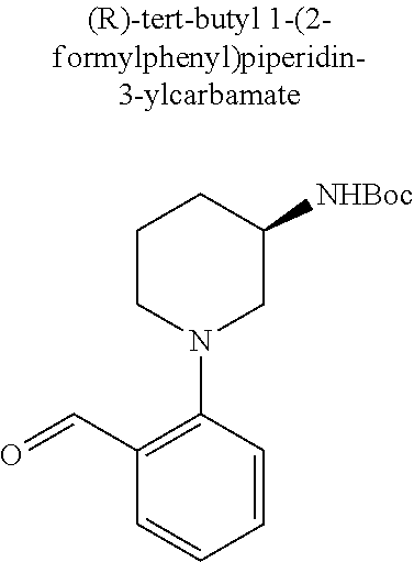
C1(C=O)=C(N2CC([NHBoc])CCC2)C=CC=C1
